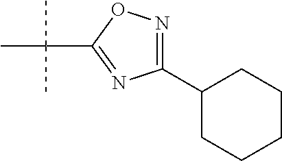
C1(C2CCCCC2)=NOC(C(C)(C)C)=N1
